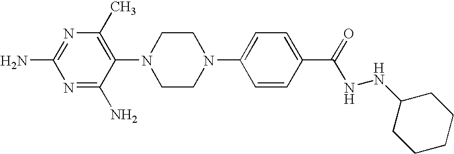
NC1=NC(C)=C(N2CCN(C3=CC=C(C(=O)NNC4CCCCC4)C=C3)CC2)C(N)=N1
